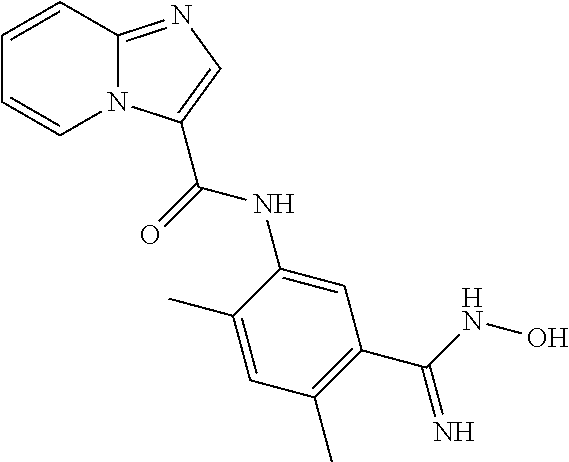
C12=NC=C(C(=O)NC3=CC(C(NO)=N)=C(C)C=C3C)N1C=CC=C2
